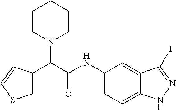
C1=C(C(C(NC2=CC=C3C(=C2)C(I)=NN3)=O)N2CCCCC2)C=CS1
